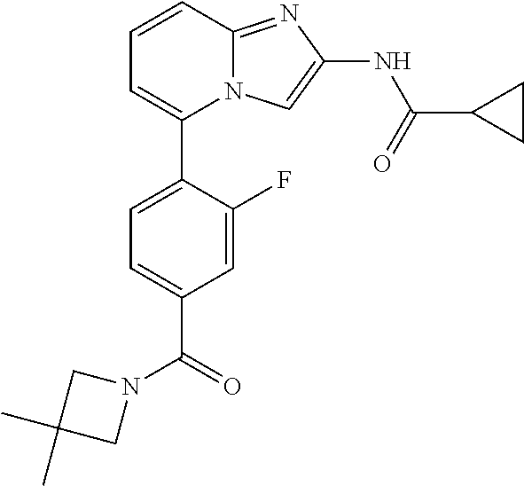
C1=C(F)C(C2=CC=CC3=NC(NC(=O)C4CC4)=CN23)=CC=C1C(=O)N1CC(C)(C)C1
